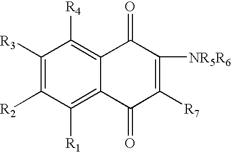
C1([R3])=C([R2])C([R1])=C2C(=C1[R4])C(=O)C([NR5R6])=C([R7])C2=O
